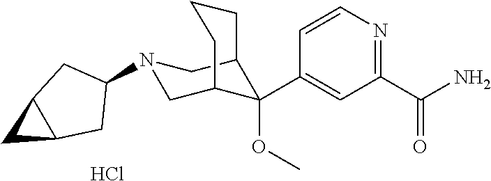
C1(C(N)=O)=NC=CC(C2(OC)C3CN(C4CC5C(C4)C5)CC2CCC3)=C1.Cl
